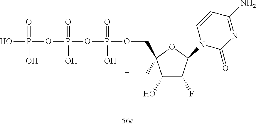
OP(=O)(OP(=O)(O)OP(=O)(O)OCC1(CF)C(O)C(F)C(N2C(=O)N=C(N)C=C2)O1)O
